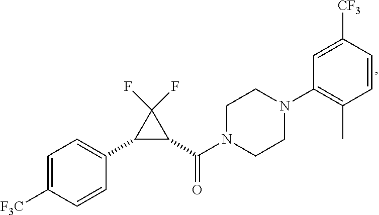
C1=C([F3C])C=CC(C2C(C(N3CCN(C4=C(C)C=CC([CF3])=C4)CC3)=O)C2(F)F)=C1
